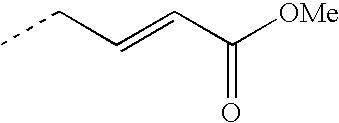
C(=CC([OMe])=O)CC
